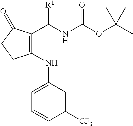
C1(NC2=CC=CC([CF3])=C2)=C(C(NC(OC(C)(C)C)=O)[R1])C(=O)CC1
